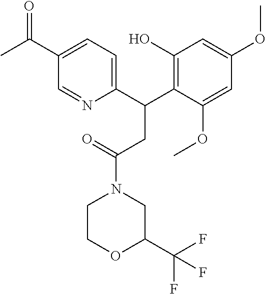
C1(C(C2=C(O)C=C(OC)C=C2OC)CC(N2CC(C(F)(F)F)OCC2)=O)=CC=C(C(=O)C)C=N1
